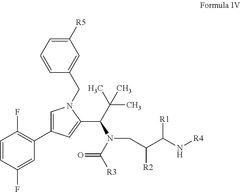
C1=CC(F)=CC(C2=CN(CC3=CC([R5])=CC=C3)C(C(N(C([R3])=O)CC(C(N[R4])[R1])[R2])C(C)(C)C)=C2)=C1F
